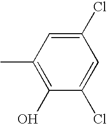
C1(C)=C(O)C(Cl)=CC(Cl)=C1
